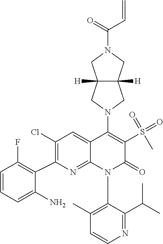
C1=CN=C(C(C)C)C(N2C(=O)C(S(=O)(=O)C)=C(N3CC4([H])C([H])(C3)CN(C(=O)C=C)C4)C3=CC(Cl)=C(C4=C(F)C=CC=C4N)N=C23)=C1C
